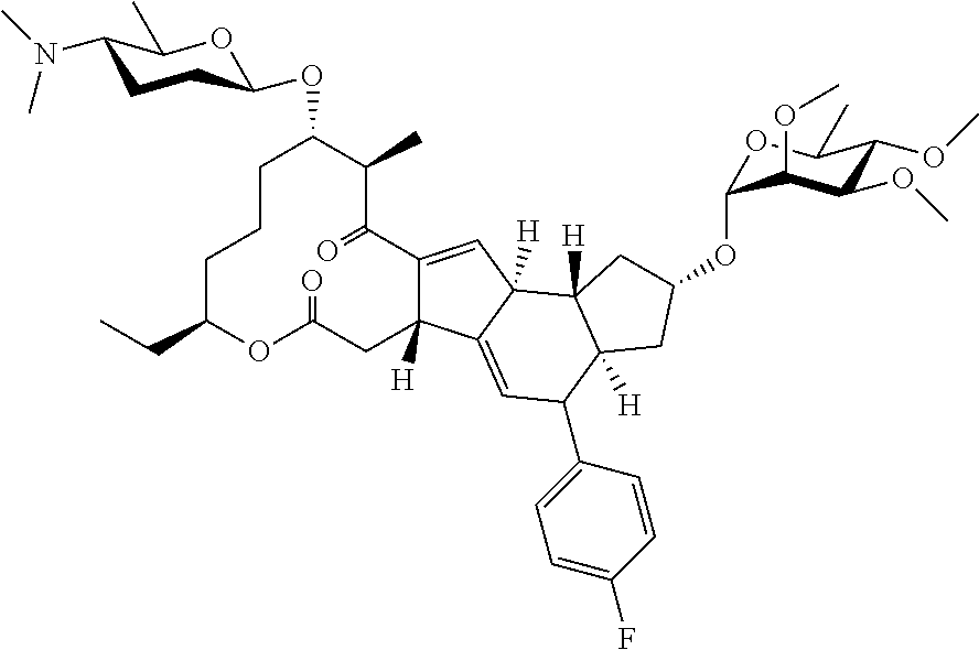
C12=CC3([H])C4([H])CC(OC5OC(C)C(OC)C(OC)C5OC)CC4([H])C(C4=CC=C(F)C=C4)C=C3C1([H])CC(=O)OC(CC)CCCC(OC1OC(C)C(N(C)C)CC1)C(C)C2=O
